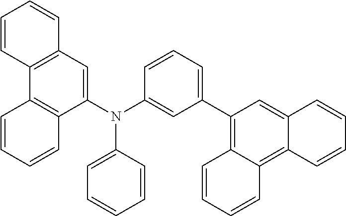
C12=C(C=C(N(C3=CC(C4=C5C(=C6C(=C4)C=CC=C6)C=CC=C5)=CC=C3)C3=CC=CC=C3)C3=C1C=CC=C3)C=CC=C2
